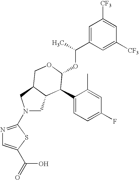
C1(C2C(OC(C3=CC([CF3])=CC([CF3])=C3)C)OCC3C2CN(C2=NC=C(C(O)=O)S2)C3)=CC=C(F)C=C1C
